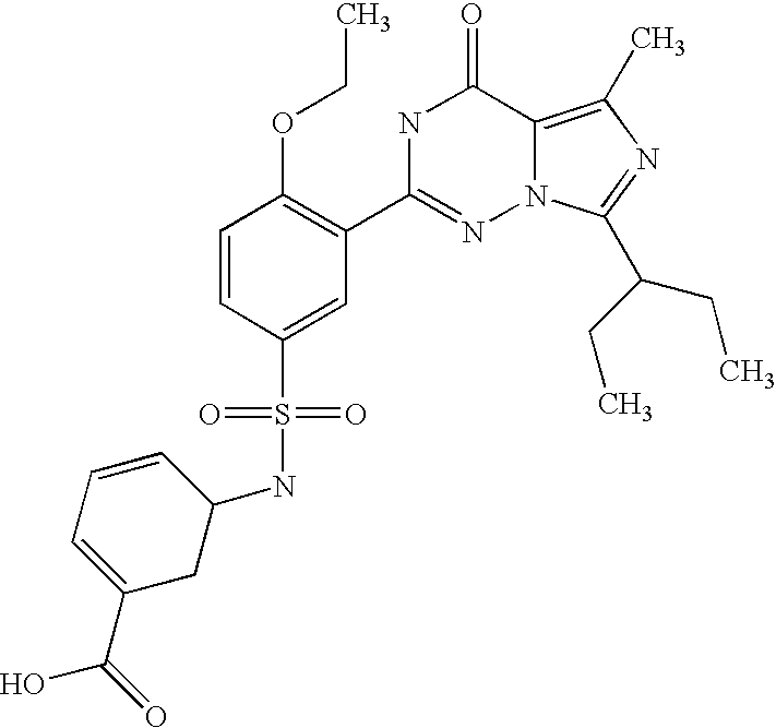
C1=CC(S(NC2C=CC=C(C(=O)O)C2)(=O)=O)=CC(C2=NN3C(=C(C)N=C3C(CC)CC)C(=O)N2)=C1OCC
